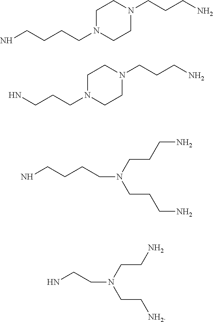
C1N(CCCCN)CCN(CCCN)C1.C1N(CCCN)CCN(CCCN)C1.N(CCCCN)(CCCN)CCCN.N(CCN)(CC[NH2])CCN
